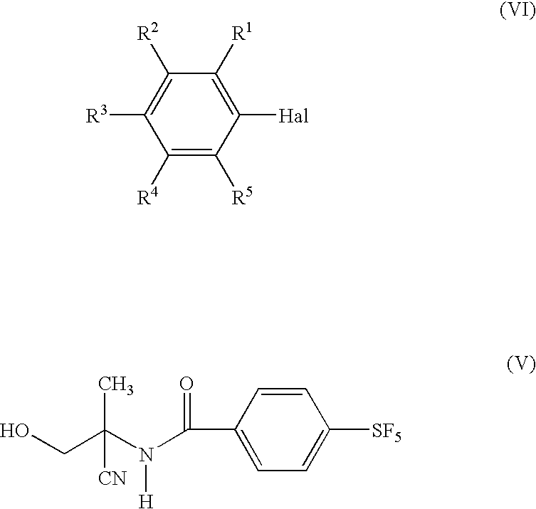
C1([R4])=C([R5])C([Hal])=C([R1])C([R2])=C1[R3].C1=C([SF5])C=CC(C(=O)N(C(CO)(C)[CN])[H])=C1
